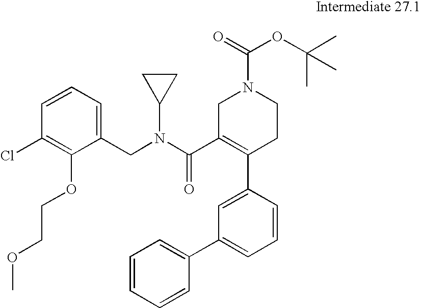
C1(CN(C(C2=C(C3=CC(C4=CC=CC=C4)=CC=C3)CCN(C(=O)OC(C)(C)C)C2)=O)C2CC2)=CC=CC(Cl)=C1OCCOC
